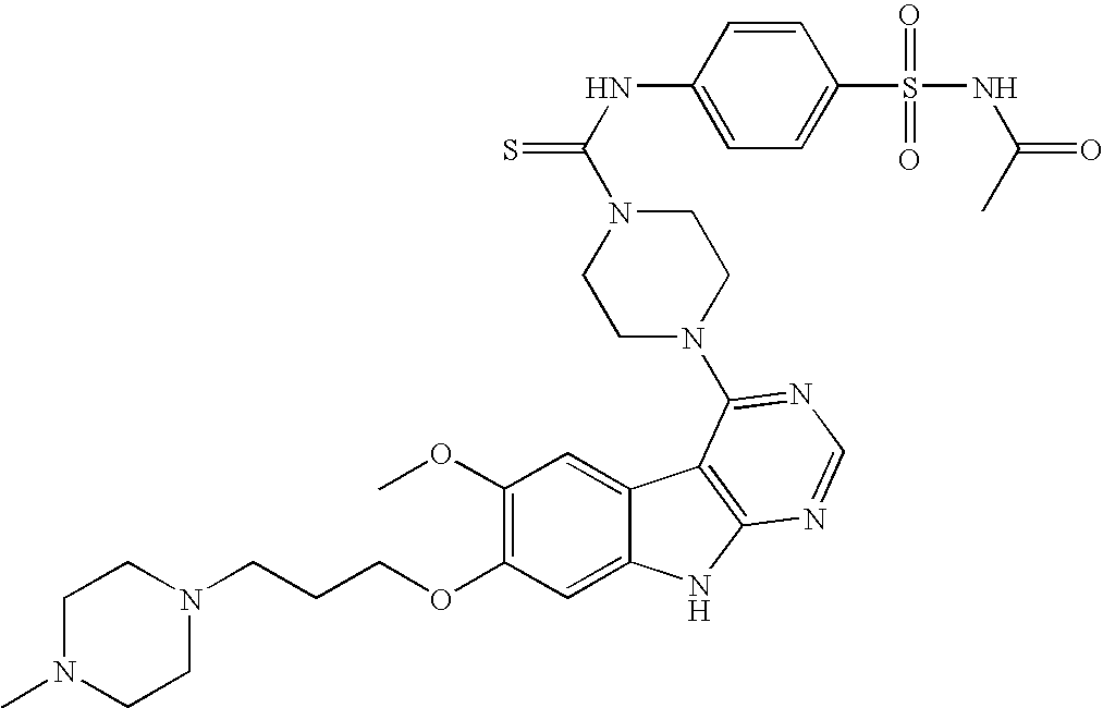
C1N(C)CCN(CCCOC2=C(OC)C=C3C(=C2)NC2=C3C(N3CCN(C(NC4=CC=C(S(=O)(=O)NC(=O)C)C=C4)=S)CC3)=NC=N2)C1
